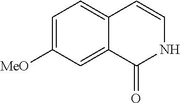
C1=C([MeO])C=C2C(=C1)C=CNC2=O
